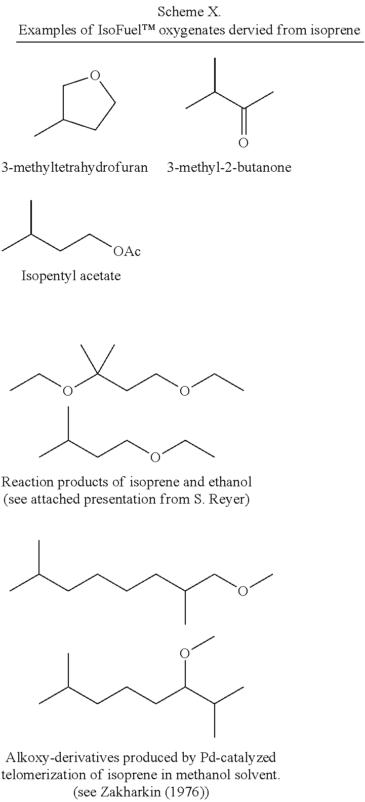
CC(CC[OAc])C.CCOC(CCOCC)(C)C.CC(CCOCC)C.CC(CCCCC(COC)C)C.CC(CCCC(C(C)C)OC)C.CC(C(C)=O)C.C1C(C)CCO1
